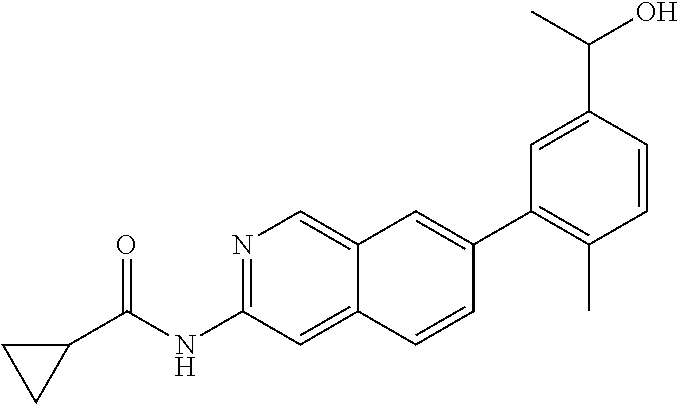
N1=C(NC(C2CC2)=O)C=C2C(=C1)C=C(C1=C(C)C=CC(C(O)C)=C1)C=C2
